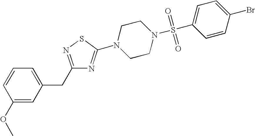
C1(OC)=CC(CC2=NSC(N3CCN(S(C4=CC=C(Br)C=C4)(=O)=O)CC3)=N2)=CC=C1
